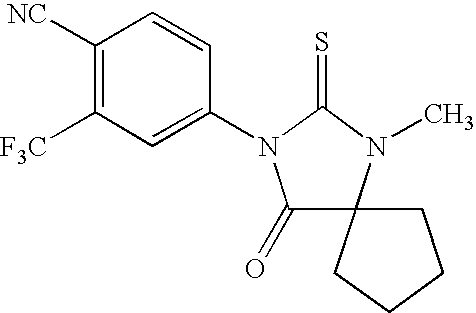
C1([NC])=C([F3C])C=C(N2C(=O)C3(N(C)C2=S)CCCC3)C=C1
